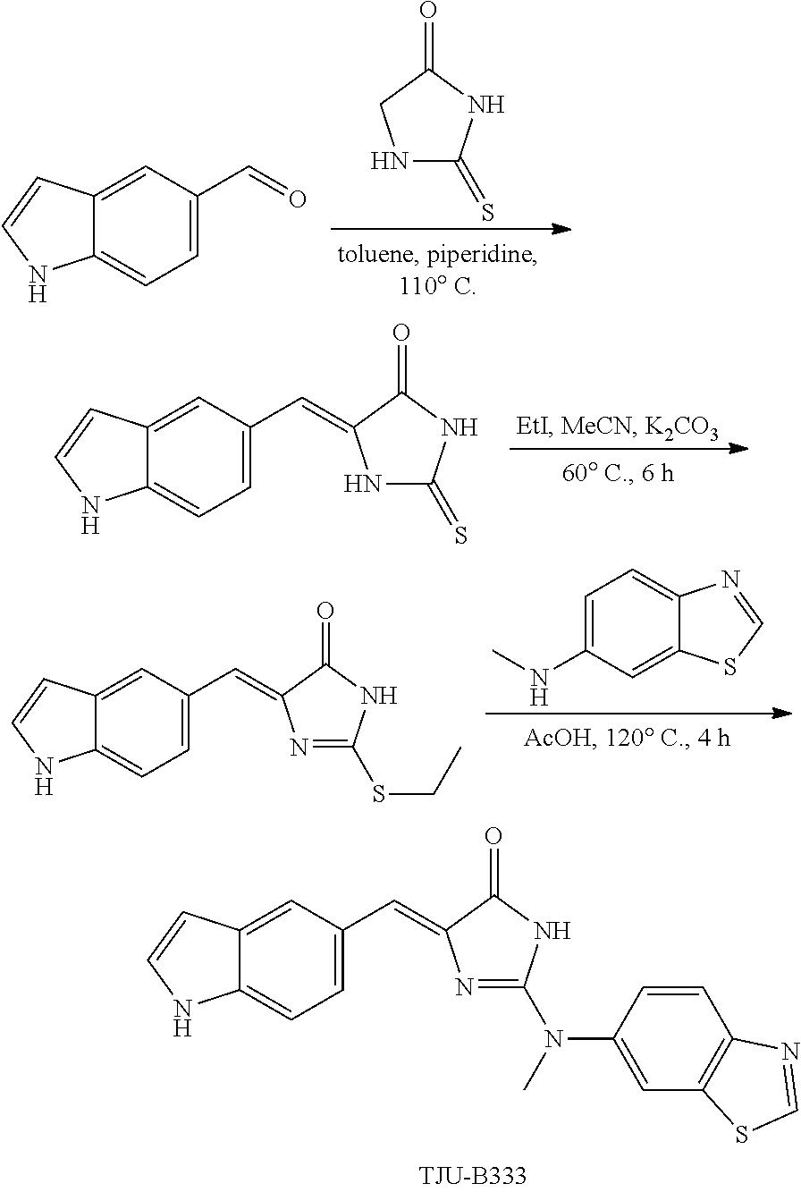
C12=CC=C(C=C3N=C(N(C4=CC5=C(C=C4)N=CS5)C)NC3=O)C=C1C=CN2.N1C(=S)NC(=O)C1.C12=CC=C(C=O)C=C1C=CN2.C12=CC=C(C=C3NC(=S)NC3=O)C=C1C=CN2.C12=CC=C(C=C3N=C(SCC)NC3=O)C=C1C=CN2.C1=C(NC)C=C2C(=C1)N=CS2
